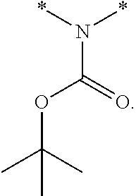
N(C(=O)OC(C)(C)C)(*)*
